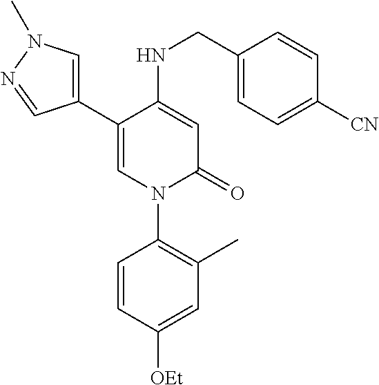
C1(C2=CN(C)N=C2)=CN(C2=C(C)C=C([OEt])C=C2)C(=O)C=C1NCC1=CC=C([CN])C=C1
